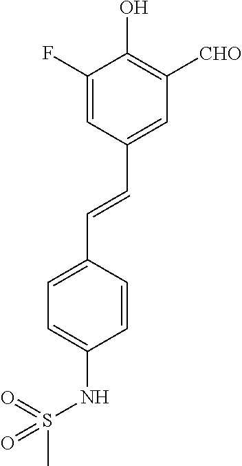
C1=C(F)C(O)=C([CHO])C=C1C=CC1=CC=C(NS(C)(=O)=O)C=C1
